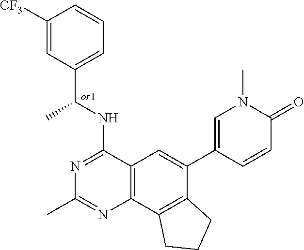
C1([CF3])=CC(C(NC2=NC(C)=NC3=C2C=C(C2=CN(C)C(=O)C=C2)C2=C3CCC2)C)=CC=C1
